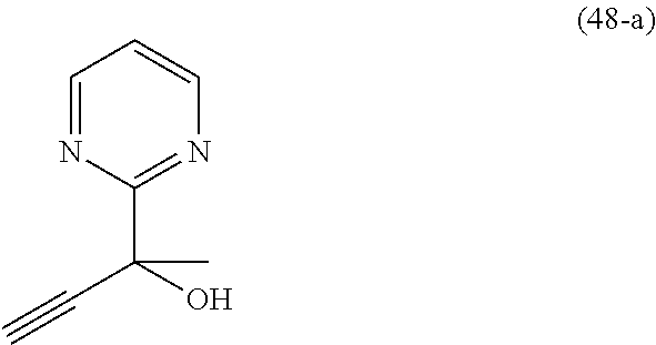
C1=NC(C(C)(C#C)O)=NC=C1
